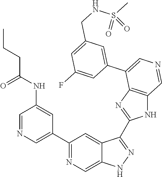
C1(C2=CN=CC(NC(CCC)=O)=C2)=NC=C2C(=C1)C(C1=NC3=C(N1)C=NC=C3C1=CC(CNS(C)(=O)=O)=CC(F)=C1)=NN2
